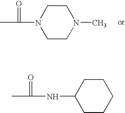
C1CN(C)CCN1C(C)=O.C1CCCCC1NC(=O)C
